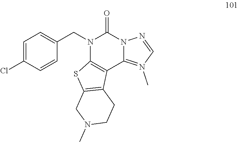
C1=C(Cl)C=CC(CN2C3=C(C4=N(C)C=NN4C2=O)C2=C(S3)CN(C)CC2)=C1
